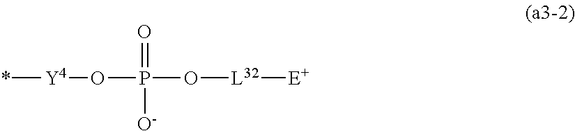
*[Y4]OP(O[L32][E+])(=O)[O-]
